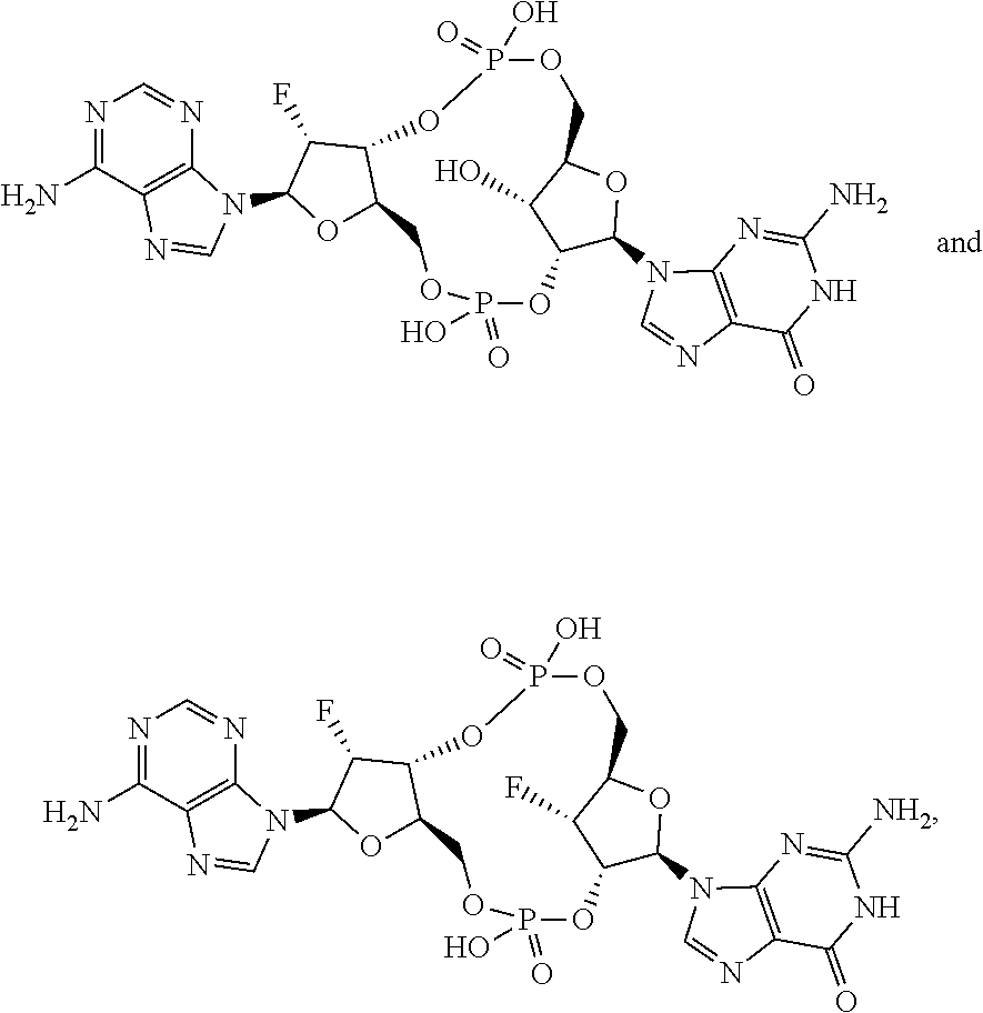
N1=C(N)C2=C(N=C1)N(C1OC3C(C1F)OP(O)(=O)OCC1OC(N4C5=C(N=C4)C(=O)NC(N)=N5)C(C1O)OP(=O)(O)OC3)C=N2.N1=C(N)C2=C(N=C1)N(C1OC3C(C1F)OP(O)(=O)OCC1OC(N4C5=C(N=C4)C(=O)NC([NH2])=N5)C(C1F)OP(=O)(O)OC3)C=N2
